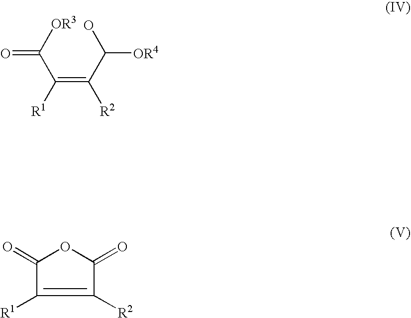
OC(C(=C(C([OR3])=O)[R1])[R2])[OR4].C1(=O)C([R1])=C([R2])C(=O)O1
